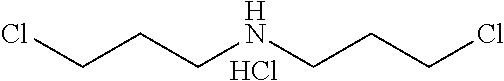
C(CCNCCCCl)Cl.Cl
